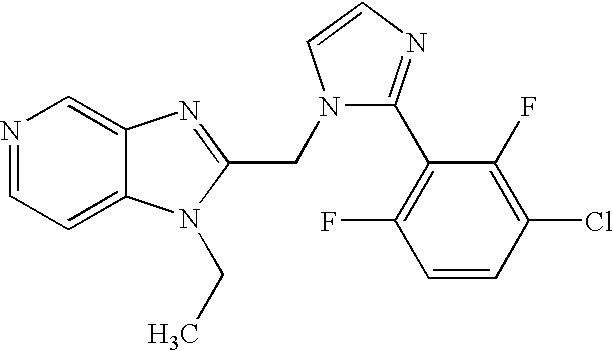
N1=CC=C2C(=C1)N=C(CN1C(C3=C(F)C=CC(Cl)=C3F)=NC=C1)N2CC
